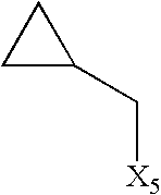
C1(C[X5])CC1
